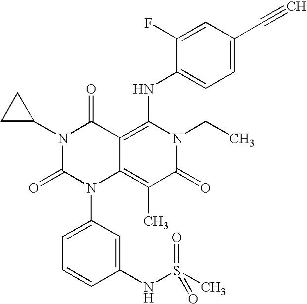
C1(NS(C)(=O)=O)=CC(N2C3=C(C)C(=O)N(CC)C(NC4=CC=C(C#C)C=C4F)=C3C(=O)N(C3CC3)C2=O)=CC=C1
